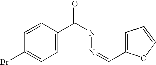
C1=CC(C(NN=CC2=CC=CO2)=O)=CC=C1Br
